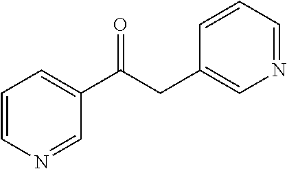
C1=CN=CC(C(CC2=CN=CC=C2)=O)=C1
